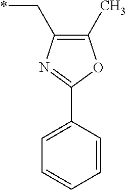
C(*)C1=C(C)OC(C2=CC=CC=C2)=N1
